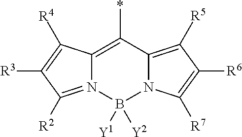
C12=C(*)C3=C([R5])C([R6])=C([R7])N3B([Y2])([Y1])N1=C([R2])C([R3])=C2[R4]
